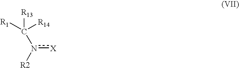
[R2]n(C([R1])([R13])[R14])[X]
